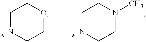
C1NCCOC1.C1NCCN(C)C1
